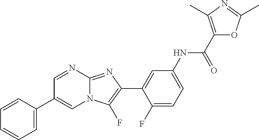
C1=NC2=NC(C3=CC(NC(C4=C(C)N=C(C)O4)=O)=CC=C3F)=C(F)N2C=C1C1=CC=CC=C1
